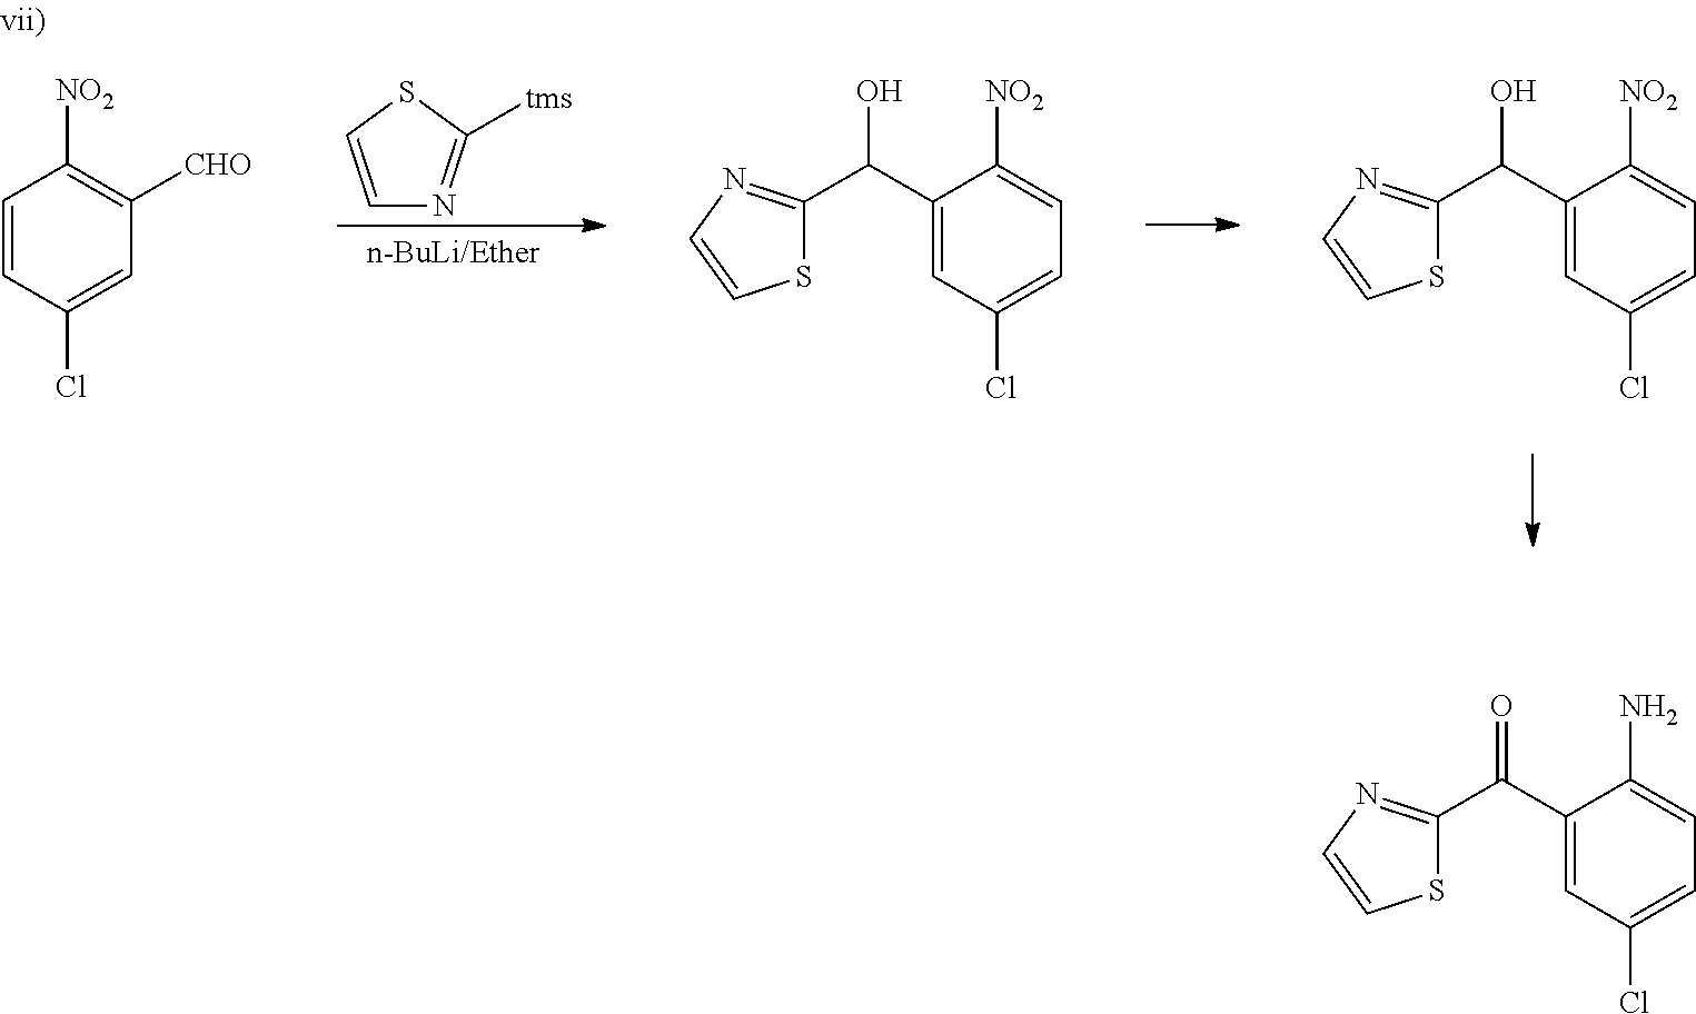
C1=CSC([tms])=N1.C1=CC(Cl)=CC([CHO])=C1[NO2].C1(C(C2=NC=CS2)O)=CC(Cl)=CC=C1[NO2].C1(C(C2=NC=CS2)O)=CC(Cl)=CC=C1[NO2].C1(C(C2=NC=CS2)=O)=CC(Cl)=CC=C1N
